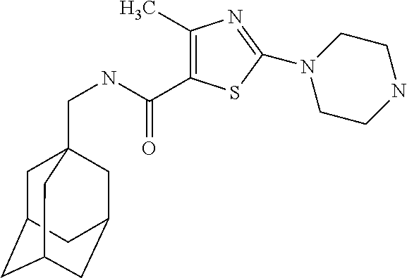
C1(C)=C(C(NCC23CC4CC(CC(C2)C4)C3)=O)SC(N2CCNCC2)=N1
